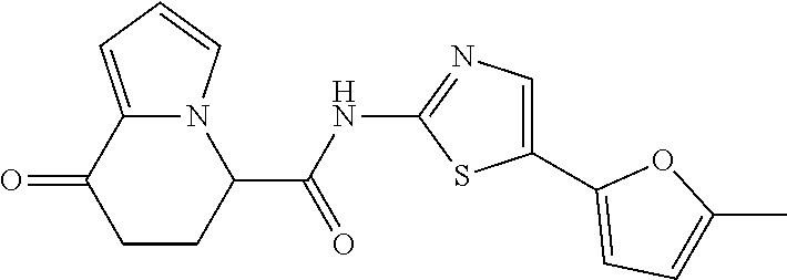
C1CC(C(NC2=NC=C(C3=CC=C(C)O3)S2)=O)N2C(=CC=C2)C1=O
